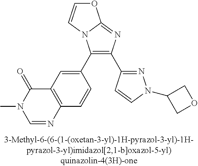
C1(C2=CC3=C(C=C2)N=CN(C)C3=O)=C(C2=NN(C3COC3)C=C2)N=C2N1C=CO2
